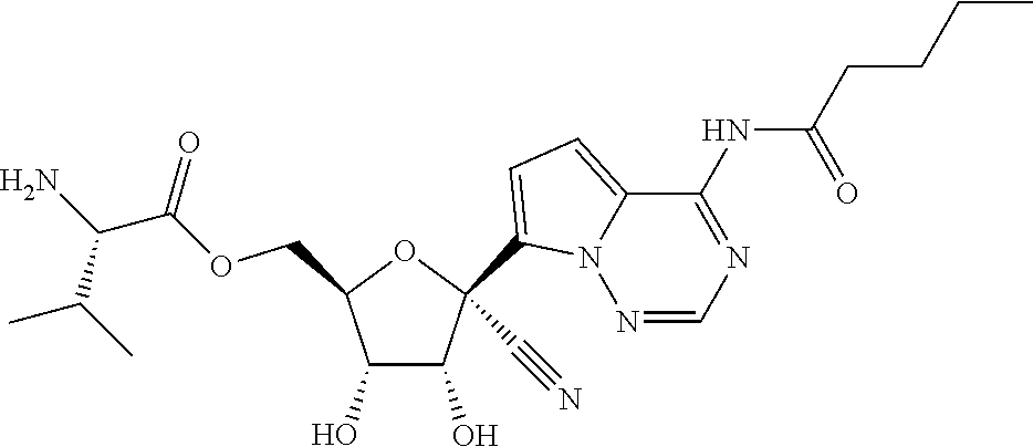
C1(O)C(O)C(COC(C(N)C(C)C)=O)OC1(C1=CC=C2N1N=CN=C2NC(CCCC)=O)C#N
